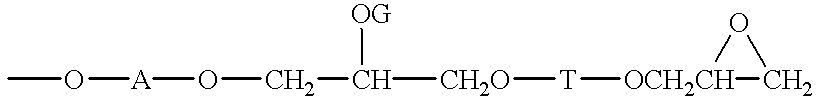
CO[A]OCC([CH2O][T][OCH2CH]1CO1)[OG]
